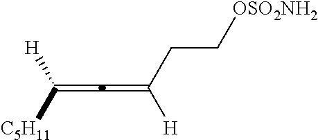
C(=C=C([H])CC[OSO2NH2])([H])[C5H11]
